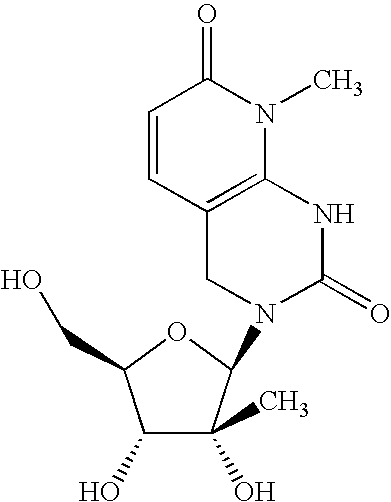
C12=C(NC(=O)N(C3C(C)(O)C(O)C(CO)O3)C1)N(C)C(=O)C=C2
